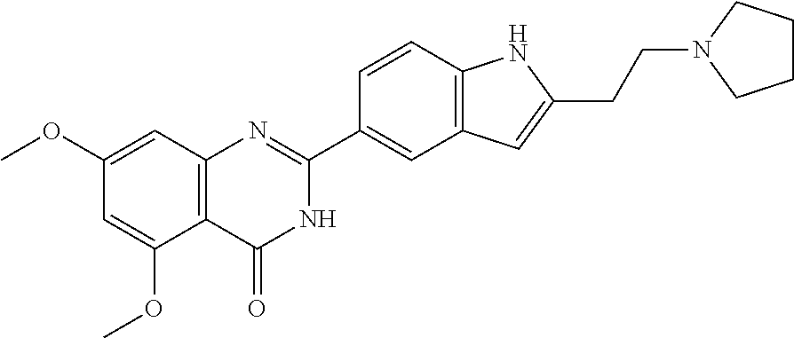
C12=C(C=C(OC)C=C1OC)N=C(C1=CC3=C(C=C1)NC(CCN1CCCC1)=C3)NC2=O
